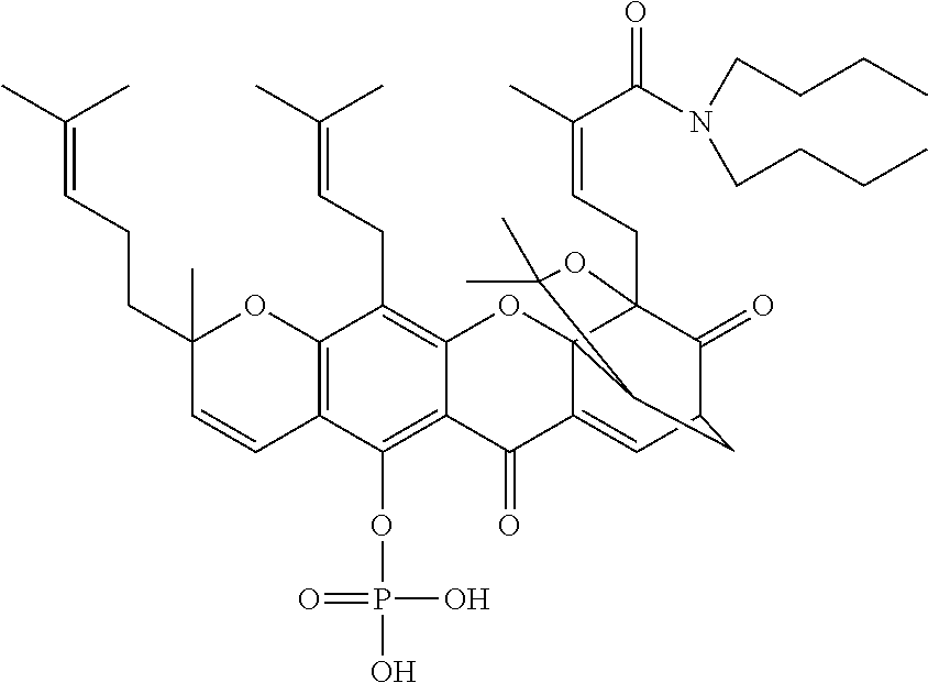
C12=C(OP(O)(=O)O)C3=C(C(CC=C(C)C)=C1OC14C(=CC5C(=O)C1(CC=C(C)C(=O)N(CCCC)CCCC)OC(C)(C)C4C5)C2=O)OC(C)(CCC=C(C)C)C=C3
